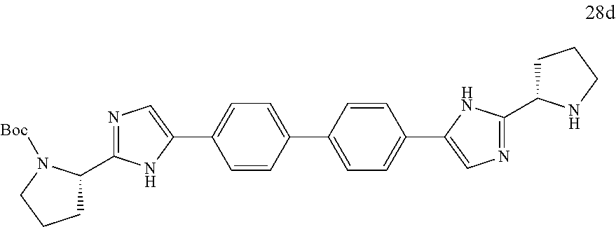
C1=C(C2=CN=C(C3CCCN3[Boc])N2)C=CC(C2=CC=C(C3=CN=C(C4CCCN4)N3)C=C2)=C1
